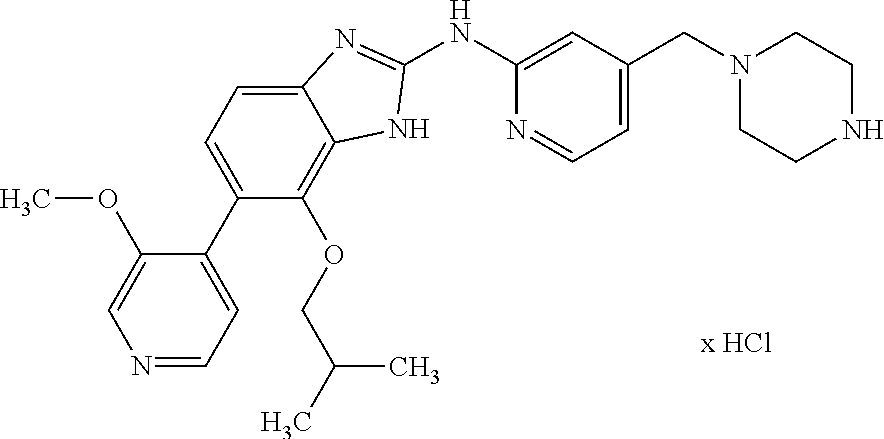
C12=CC=C(C3=CC=NC=C3OC)C(OCC(C)C)=C1NC(NC1=CC(CN3CCNCC3)=CC=N1)=N2
